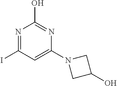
C1(N2CC(O)C2)=CC(I)=NC(O)=N1
